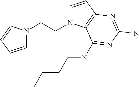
C1=CC2=C(N1CCN1C=CC=C1)C(NCCCC)=NC(N)=N2
